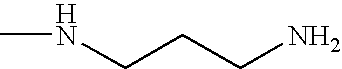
C(CCN)NC
